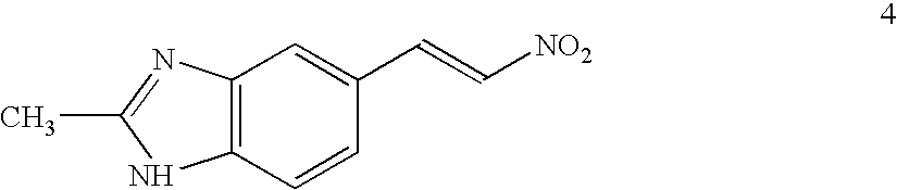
C12=C(N=C(C)N1)C=C(C=C[NO2])C=C2
